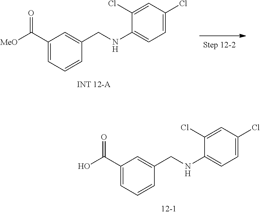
C1(C(O)=O)=CC=CC(CNC2=CC=C(Cl)C=C2Cl)=C1.C1(C([MeO])=O)=CC=CC(CNC2=CC=C(Cl)C=C2Cl)=C1
